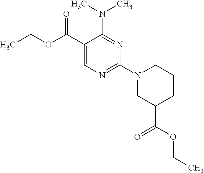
N(C1=NC(N2CC(C(=O)OCC)CCC2)=NC=C1C(OCC)=O)(C)C
